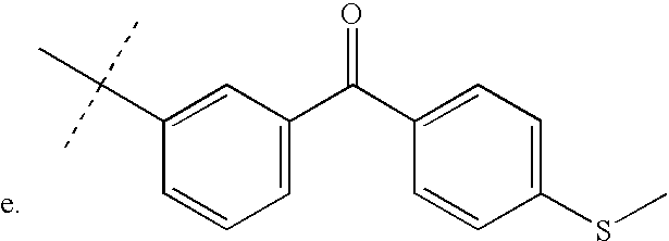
C1(C(C)(C)C)=CC(C(C2=CC=C(SC)C=C2)=O)=CC=C1
